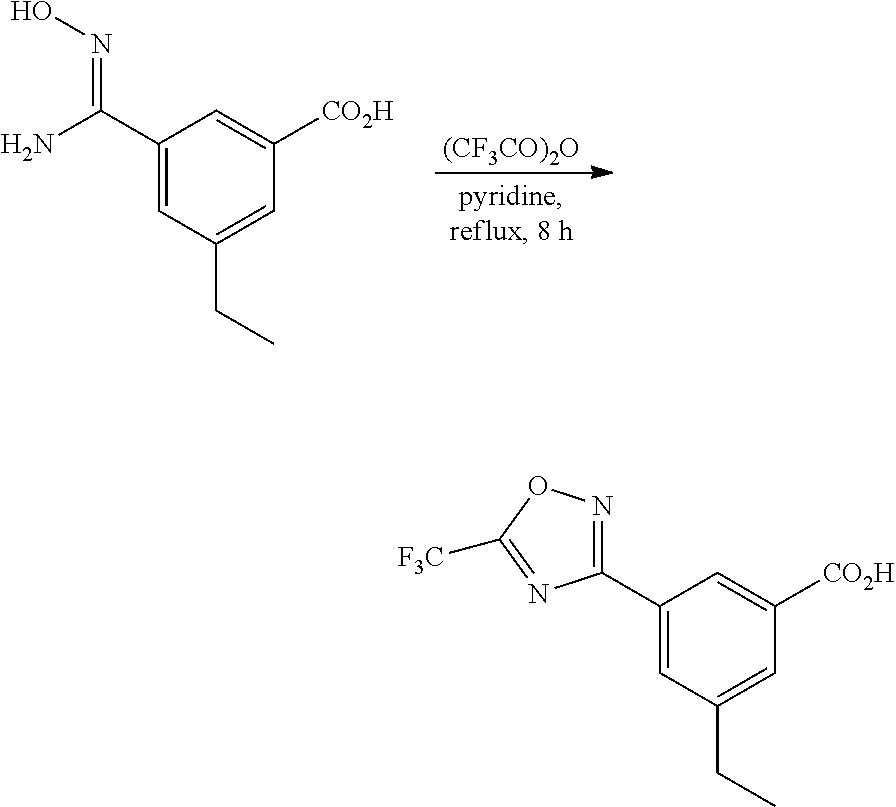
C1(C(=NO)N)=CC(CC)=CC([CO2H])=C1.[(CF3CO)2O].C1(C2=NOC([F3C])=N2)=CC(CC)=CC([CO2H])=C1
